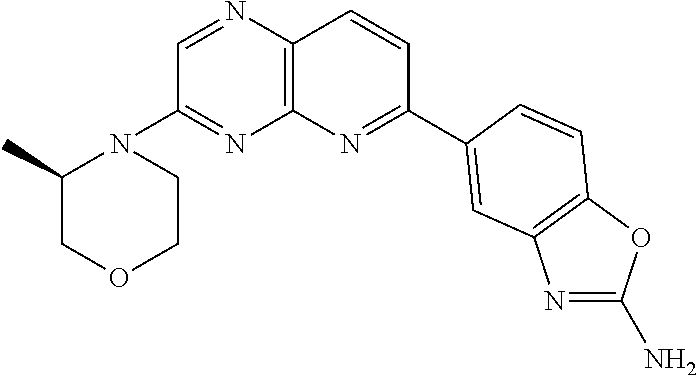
C1=NC2=C(N=C1N1C(C)COCC1)N=C(C1=CC3=C(OC(N)=N3)C=C1)C=C2
